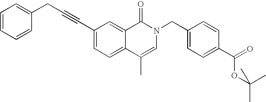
C(#CC1=CC=C2C(=C1)C(=O)N(CC1=CC=C(C(=O)OC(C)(C)C)C=C1)C=C2C)CC1=CC=CC=C1
